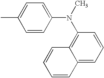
CC1=CC=C(N(C)C2=C3C(=CC=C2)C=CC=C3)C=C1
